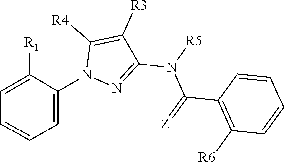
C1(C(=[Z])N([R5])C2=NN(C3=CC=CC=C3[R1])C([R4])=C2[R3])=C([R6])C=CC=C1
